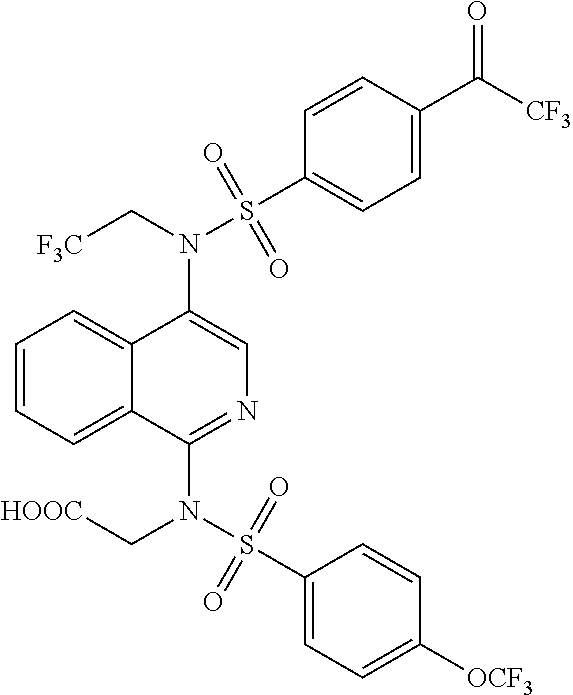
N(C1=CN=C(N(S(C2=CC=C([OCF3])C=C2)(=O)=O)C[HOOC])C2=CC=CC=C12)(C[F3C])S(C1=CC=C(C([CF3])=O)C=C1)(=O)=O
